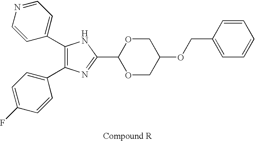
C1(C2=CC=NC=C2)=C(C2=CC=C(F)C=C2)N=C(C2OCC(OCC3=CC=CC=C3)CO2)N1
